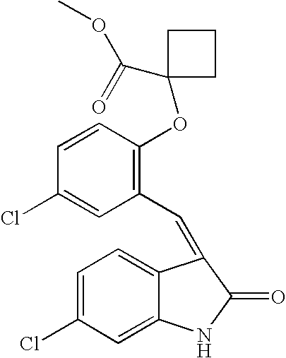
C1=C(Cl)C=C2C(=C1)C(=CC1=C(OC3(C(OC)=O)CCC3)C=CC(Cl)=C1)C(=O)N2
